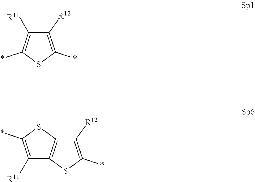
C1([R12])=C(*)SC(*)=C1[R11].C1([R12])=C(*)SC2=C1SC(*)=C2[R11]
